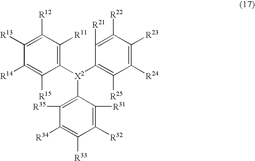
C1([R32])=C([R31])C([X2](C2=C([R25])C([R24])=C([R23])C([R22])=C2[R21])C2=C([R11])C([R12])=C([R13])C([R14])=C2[R15])=C([R35])C([R34])=C1[R33]
